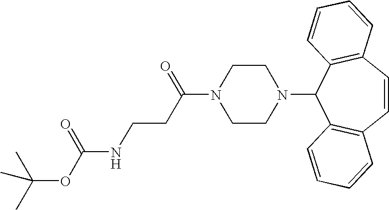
N1(C(=O)CCNC(OC(C)(C)C)=O)CCN(C2C3=C(C=CC4=C2C=CC=C4)C=CC=C3)CC1
